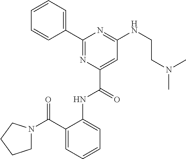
C1=CC=CC(C2=NC(C(=O)NC3=CC=CC=C3C(=O)N3CCCC3)=CC(NCCN(C)C)=N2)=C1
